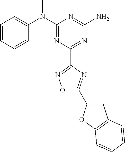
C1=CC=CC(N(C2=NC(C3=NOC(C4=CC5=C(O4)C=CC=C5)=N3)=NC(N)=N2)C)=C1
